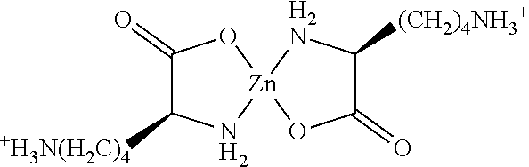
C1(=O)C([+H3N(H2C)4])N[Zn]2(O1)OC(=O)C([(CH2)4NH3+])[H2N]2
